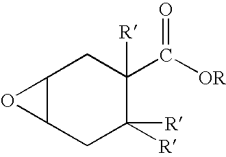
C12C(CC([R])([R])C([R])(C([OR])=O)C1)O2
